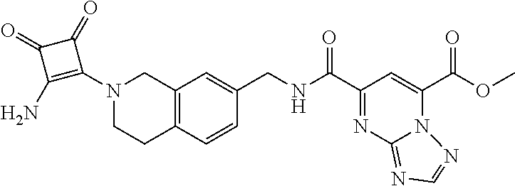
O(C(C1=CC(C(NCC2=CC3=C(C=C2)CCN(C2=C(N)C(=O)C2=O)C3)=O)=NC2=NC=NN12)=O)C
